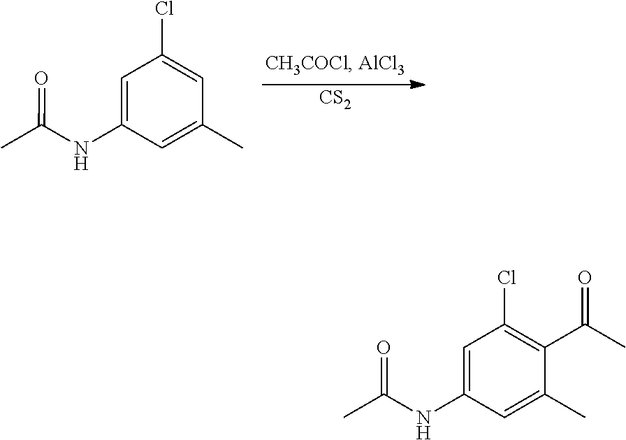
[CS2].C1=C(NC(C)=O)C=C(C)C=C1Cl.C1=C(NC(C)=O)C=C(C)C(C(C)=O)=C1Cl
